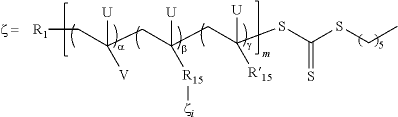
[R1]CC(CC(CC(SC(=S)SCC)([U])[R15])([U])[R15][zi])([U])[V]
